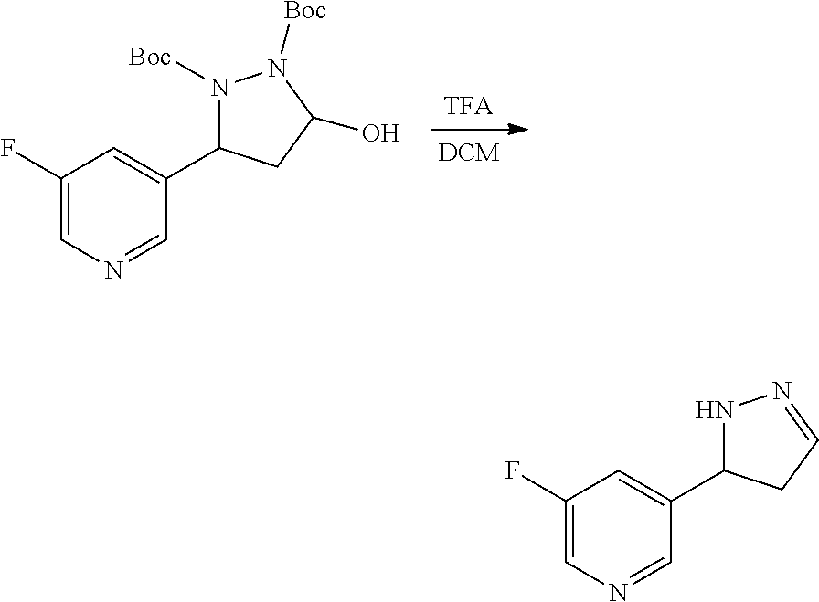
N1([Boc])C(C2=CC(F)=CN=C2)CC(O)N1[Boc].N1C(C2=CC(F)=CN=C2)CC=N1
